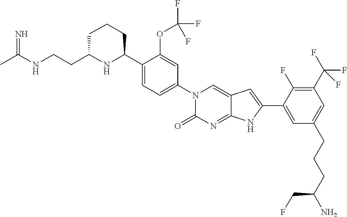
CC(NCCC1NC(C2=CC=C(N3C(=O)N=C4C(=C3)C=C(C3=CC(CCCC(N)CF)=CC(C(F)(F)F)=C3F)N4)C=C2OC(F)(F)F)CCC1)=N
